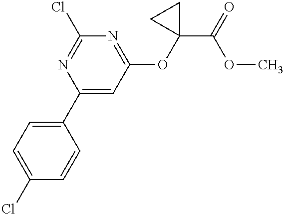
C1=C(Cl)C=CC(C2=CC(OC3(C(=O)OC)CC3)=NC(Cl)=N2)=C1
